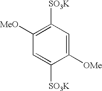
C1([OMe])=CC([SO3K])=C([MeO])C=C1[SO3K]
